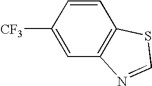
C1=CC([CF3])=CC2=C1SC=N2
